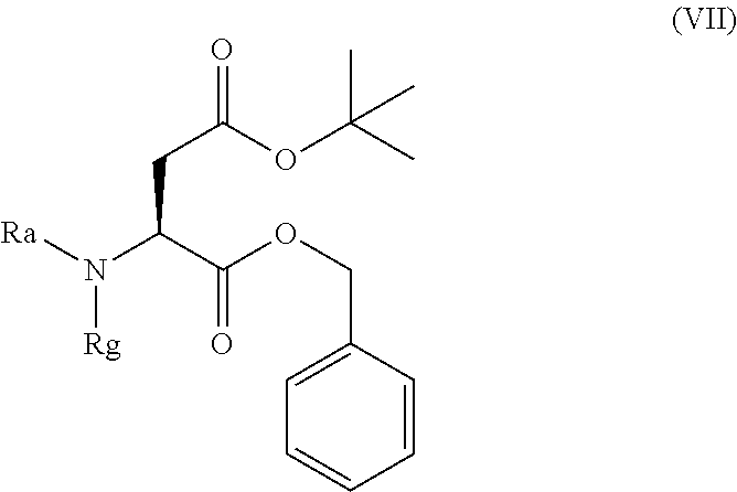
C(C(C(OCC1=CC=CC=C1)=O)N([Ra])[Rg])C(OC(C)(C)C)=O
